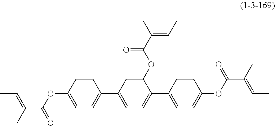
C1=CC(OC(C(C)=CC)=O)=CC=C1C1=CC=C(C2=CC=C(OC(C(C)=CC)=O)C=C2)C(OC(C(=CC)C)=O)=C1
